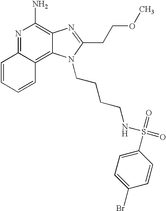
N1=C2C(=C3C(=C1N)N=C(CCOC)N3CCCCNS(=O)(=O)C1=CC=C(Br)C=C1)C=CC=C2
